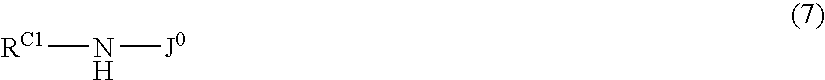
[RC1]N[J0]
